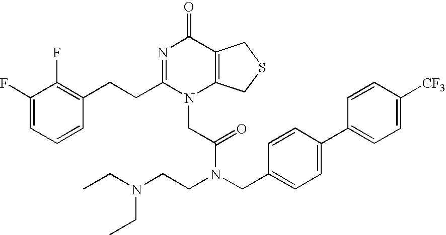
C1(F)=CC=CC(CCC2=NC(=O)C3=C(N2CC(=O)N(CCN(CC)CC)CC2=CC=C(C4=CC=C([CF3])C=C4)C=C2)CSC3)=C1F
